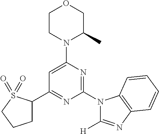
C1(C2=NC(N3C([H])=NC4=C3C=CC=C4)=NC(N3C(C)COCC3)=C2)CCCS1(=O)=O
